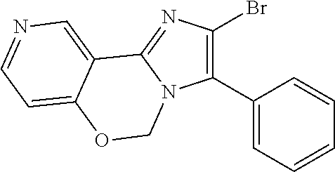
C1(C2=CC=CC=C2)=C(Br)N=C2N1COC1=CC=NC=C21
